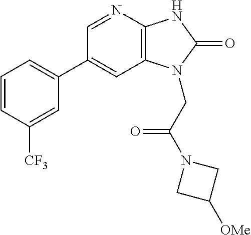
C1(C2=CC=CC([CF3])=C2)=CC2=C(N=C1)NC(=O)N2CC(N1CC([OMe])C1)=O
